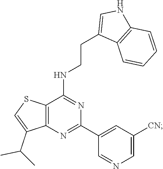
C1([CN])=CN=CC(C2=NC3=C(C(NCCC4=CNC5=C4C=CC=C5)=N2)SC=C3C(C)C)=C1
